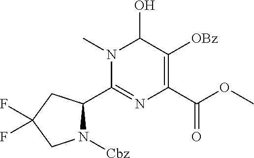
N1(C)C(C2CC(F)(F)CN2[Cbz])=NC(C(OC)=O)=C([OBz])C1O
